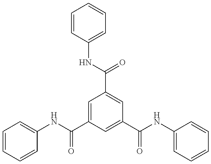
C1=CC=CC(NC(=O)C2=CC(C(=O)NC3=CC=CC=C3)=CC(C(=O)NC3=CC=CC=C3)=C2)=C1
